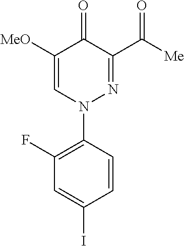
N1(C2=C(F)C=C(I)C=C2)N=C(C([Me])=O)C(=O)C([MeO])=C1
